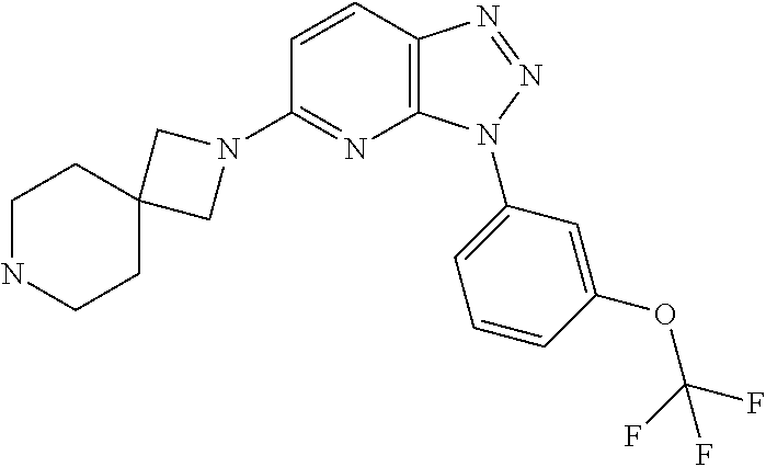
C12=C(C=CC(N3CC4(C3)CCNCC4)=N1)N=NN2C1=CC=CC(OC(F)(F)F)=C1
